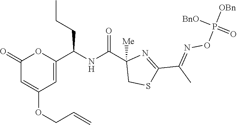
C1(=O)C=C(OCC=C)C=C(C(NC(C2([Me])CSC(C(C)=NOP([OBn])([OBn])=O)=N2)=O)CCC)O1
